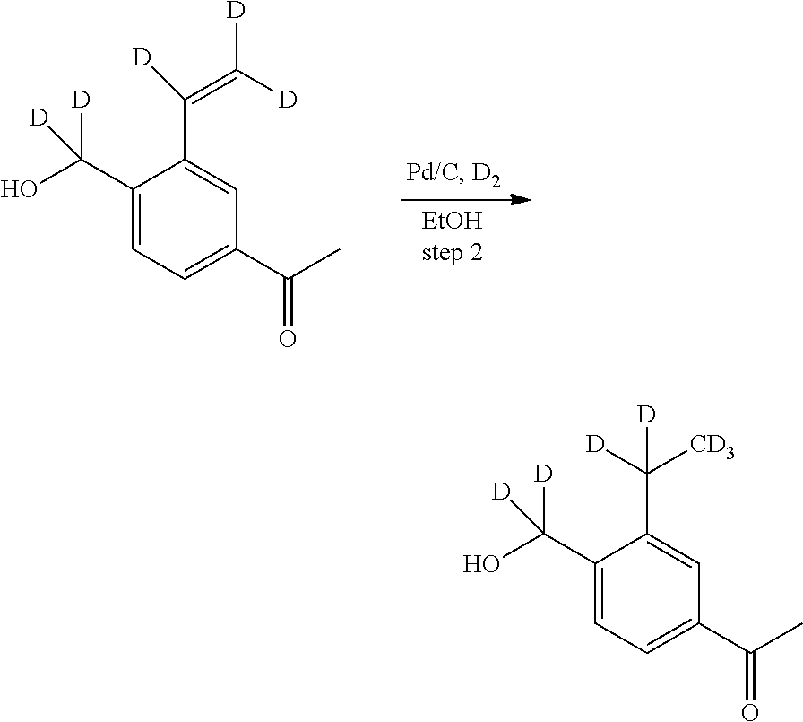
C1(C(O)([D])[D])=CC=C(C(=O)C)C=C1C([D])([CD3])[D].C1(C(O)([D])[D])=CC=C(C(=O)C)C=C1C([D])=C([D])[D]
